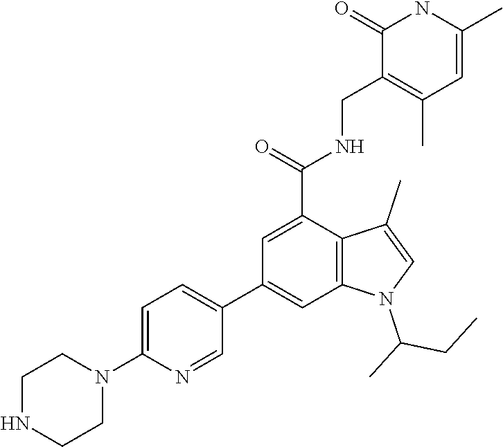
C1(=O)NC(C)=CC(C)=C1CNC(C1=CC(C2=CC=C(N3CCNCC3)N=C2)=CC2=C1C(C)=CN2C(C)CC)=O
